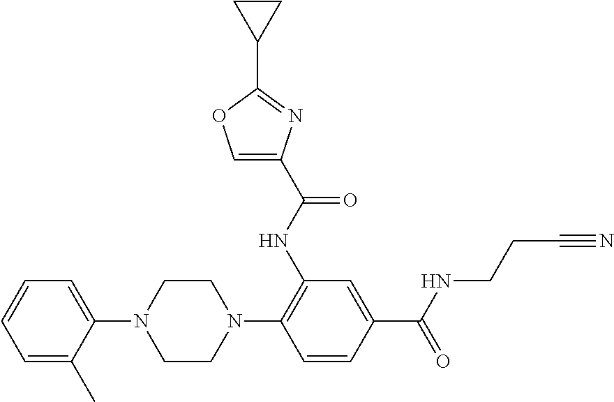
C1(N2CCN(C3=C(NC(=O)C4=COC(C5CC5)=N4)C=C(C(=O)NCCC#N)C=C3)CC2)=CC=CC=C1C
